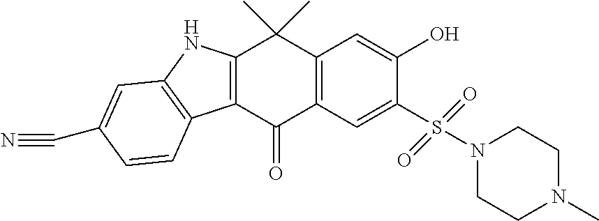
C12=C(C(=O)C3=C(C1(C)C)C=C(O)C(S(N1CCN(C)CC1)(=O)=O)=C3)C1=C(N2)C=C(C#N)C=C1
